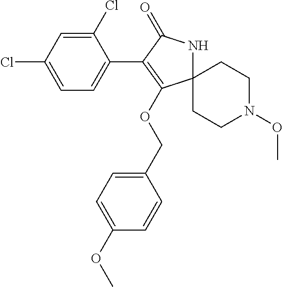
C12(CCN(OC)CC1)NC(=O)C(C1=CC=C(Cl)C=C1Cl)=C2OCC1=CC=C(OC)C=C1
